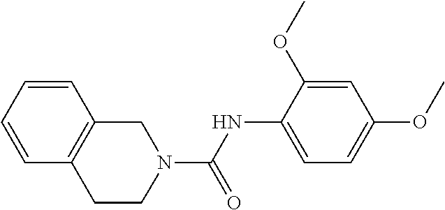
N1(C(NC2=CC=C(OC)C=C2OC)=O)CC2=C(CC1)C=CC=C2
